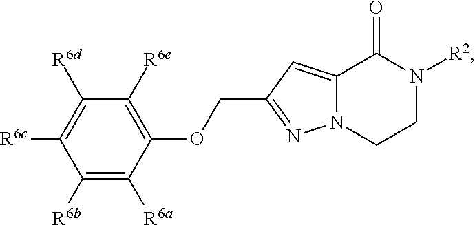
C12=CC(COC3=C([R6e])C([R6d])=C([R6c])C([R6b])=C3[R6a])=NN1CCN([R2])C2=O
